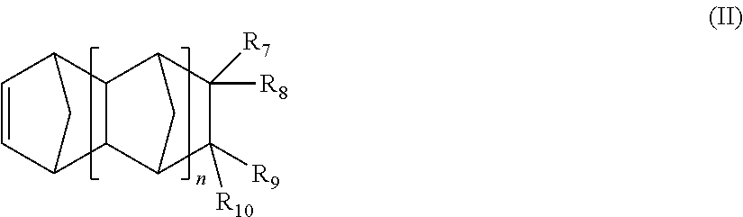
C1=CC2CC1C1C3C([R9])([R10])C([R7])([R8])C(C21)C3
